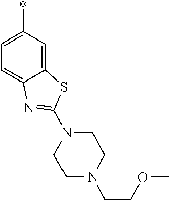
C12=CC(*)=CC=C1N=C(N1CCN(CCOC)CC1)S2
